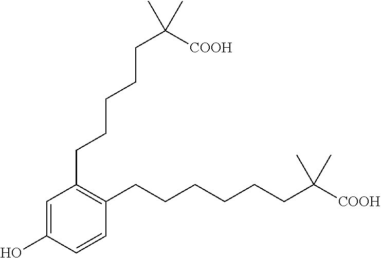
C1=C(O)C=CC(CCCCCCC([COOH])(C)C)=C1CCCCCC([COOH])(C)C
